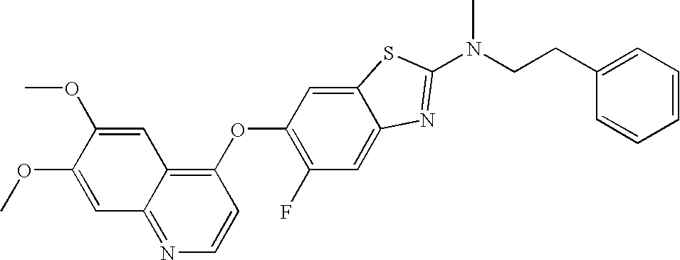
C1(OC2=C(F)C=C3C(=C2)SC(N(CCC2=CC=CC=C2)C)=N3)=C2C(=NC=C1)C=C(OC)C(OC)=C2
